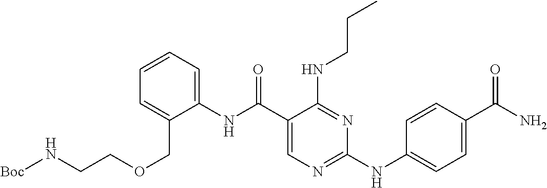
C1(NC(C2=CN=C(NC3=CC=C(C(N)=O)C=C3)N=C2NCCC)=O)=CC=CC=C1COCCN[Boc]
